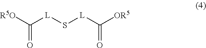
C(=O)([L]S[L]C(=O)[OR5])[R5O]
